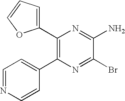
C1=NC=CC(C2=C(C3=CC=CO3)N=C(N)C(Br)=N2)=C1
